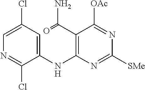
C1=C(Cl)C=C(NC2=C(C(=O)N)C([OAc])=NC([SMe])=N2)C(Cl)=N1
